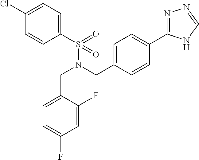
C1(Cl)=CC=C(S(=O)(=O)N(CC2=CC=C(C3=NN=CN3)C=C2)CC2=CC=C(F)C=C2F)C=C1
